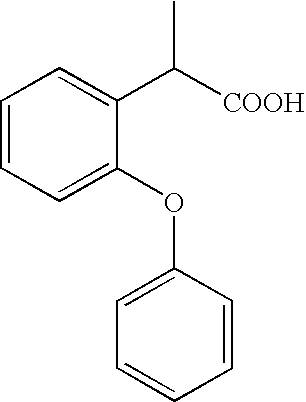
C1=CC=C(OC2=CC=CC=C2)C(C([COOH])C)=C1
